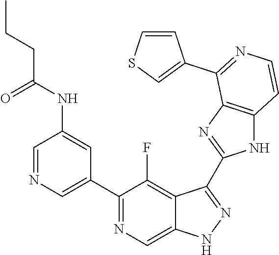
C1=NC=C(C2=NC=C3C(=C2F)C(C2=NC4=C(N2)C=CN=C4C2=CSC=C2)=NN3)C=C1NC(CCC)=O
